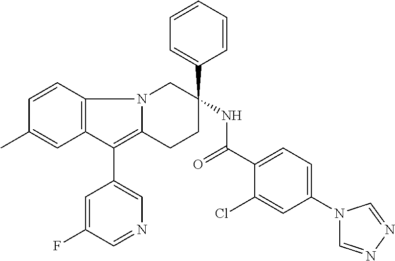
C12=C(C=CC(C)=C1)N1C(=C2C2=CN=CC(F)=C2)CCC(C2=CC=CC=C2)(NC(=O)C2=CC=C(N3C=NN=C3)C=C2Cl)C1
